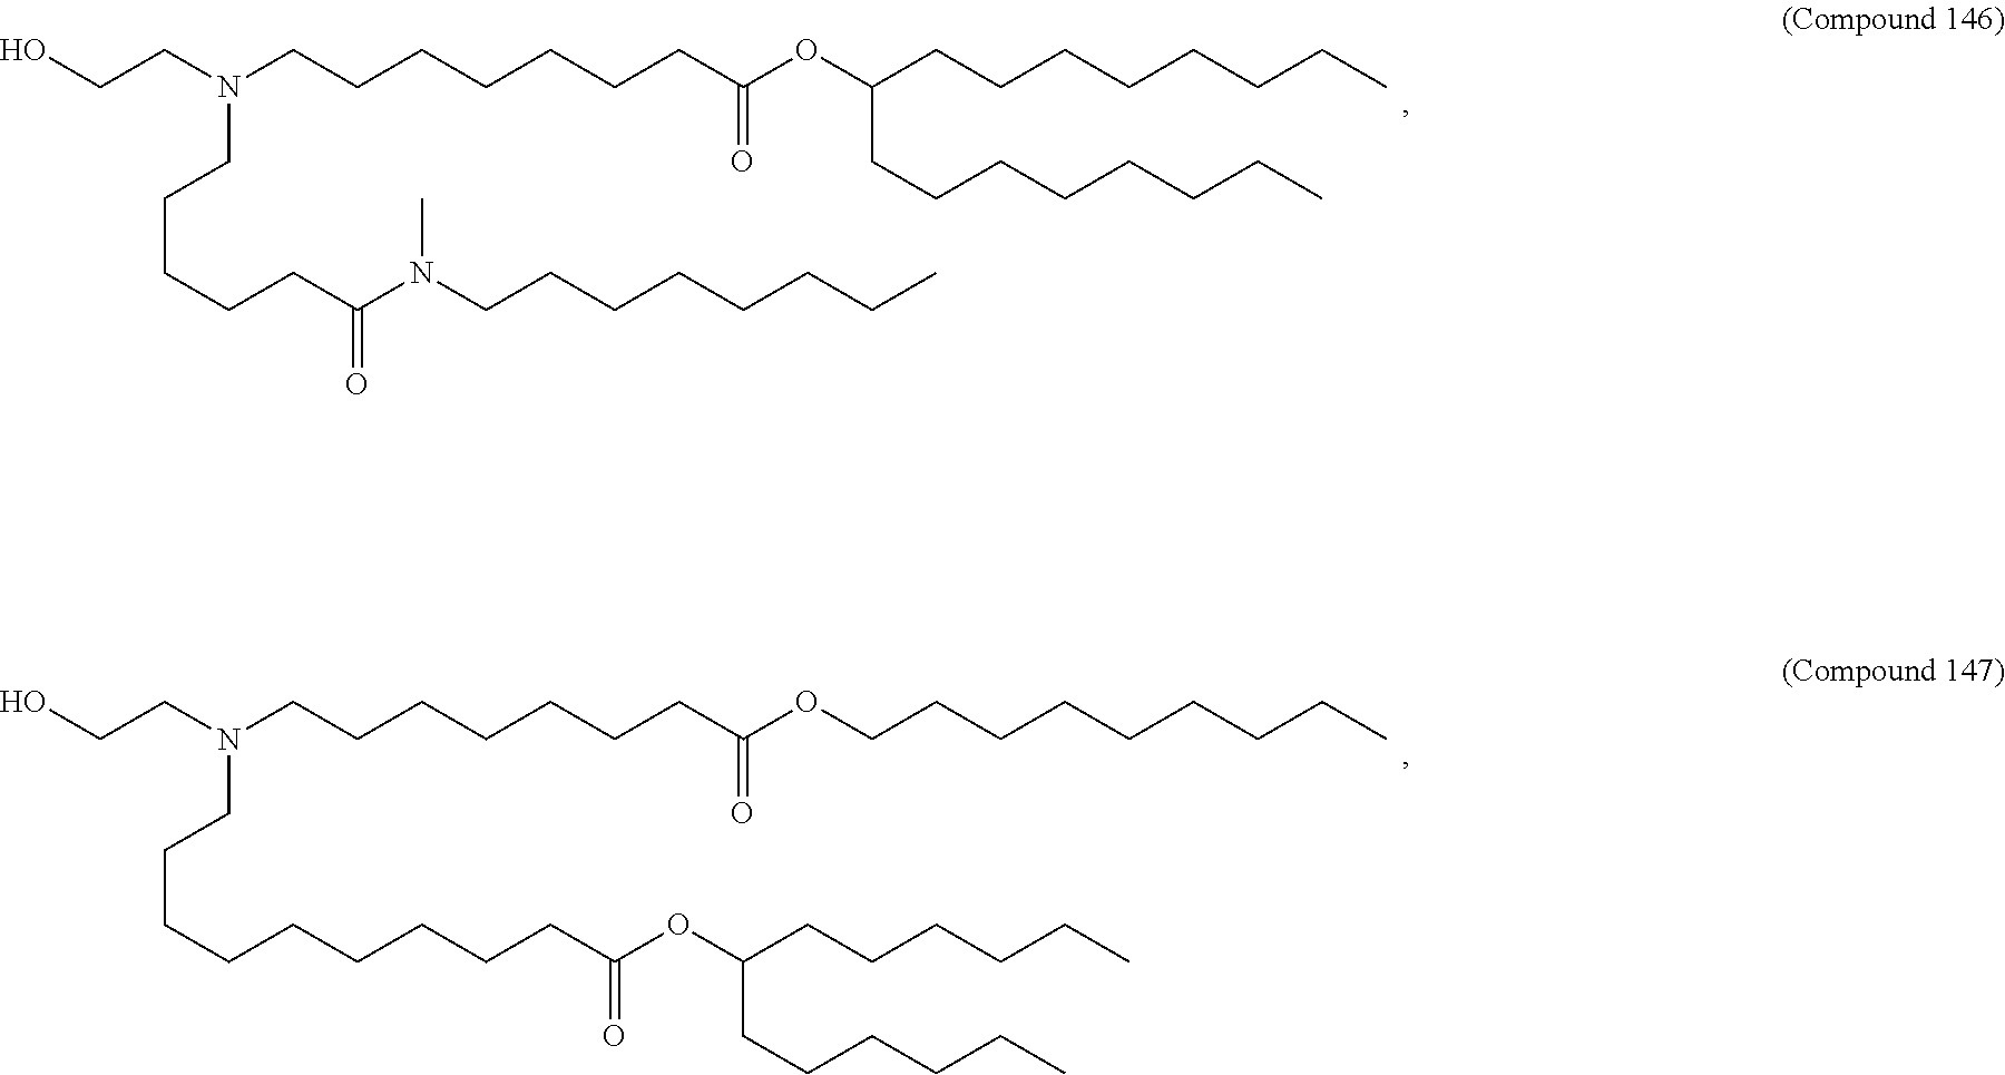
OCCN(CCCCCCCC(OCCCCCCCCC)=O)CCCCCCCCCC(OC(CCCCCC)CCCCCC)=O.OCCN(CCCCCCCC(OC(CCCCCCCC)CCCCCCCC)=O)CCCCCC(N(CCCCCCCC)C)=O
